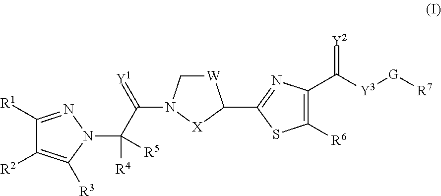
C1([R1])=NN(C(C(=[Y1])N2C[W]C(C3=NC(C([Y3][G][R7])=[Y2])=C([R6])S3)[X]2)([R4])[R5])C([R3])=C1[R2]
